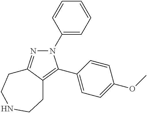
N1(C2=CC=CC=C2)N=C2C(=C1C1=CC=C(OC)C=C1)CCNCC2
